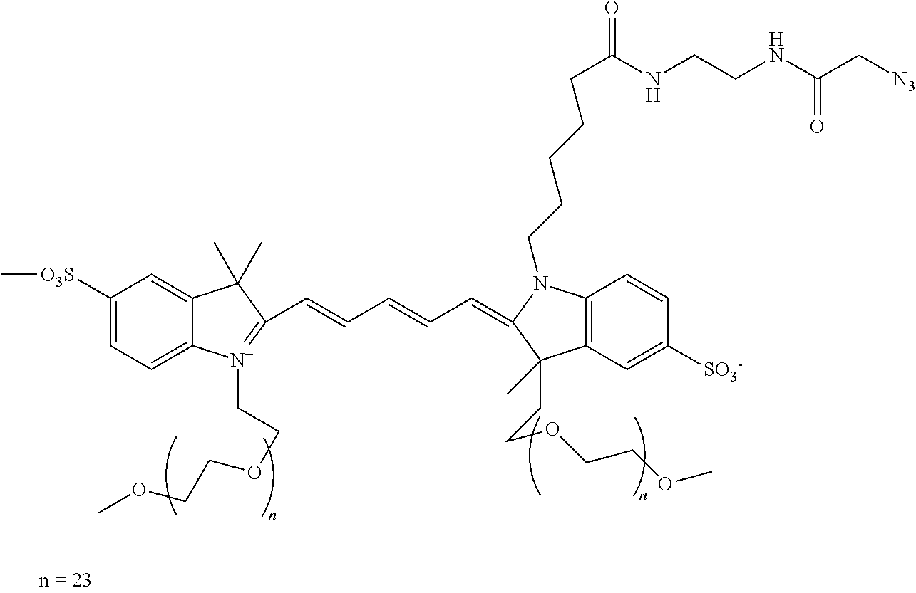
C1([O3S]C)=CC=C2C(=C1)C(C)(C)C(C=CC=CC=C1N(CCCCCC(NCCNC(C[N3])=O)=O)C3=C(C1(CCOCCOC)C)C=C([SO3-])C=C3)=[N+]2CCOCCOC
